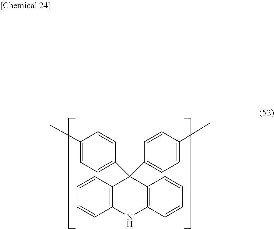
C1=C(C)C=CC(C2(C3=CC=C(C)C=C3)C3=C(NC4=C2C=CC=C4)C=CC=C3)=C1
